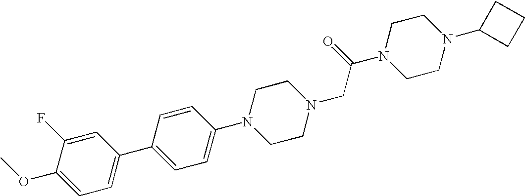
C1(OC)=CC=C(C2=CC=C(N3CCN(CC(N4CCN(C5CCC5)CC4)=O)CC3)C=C2)C=C1F
